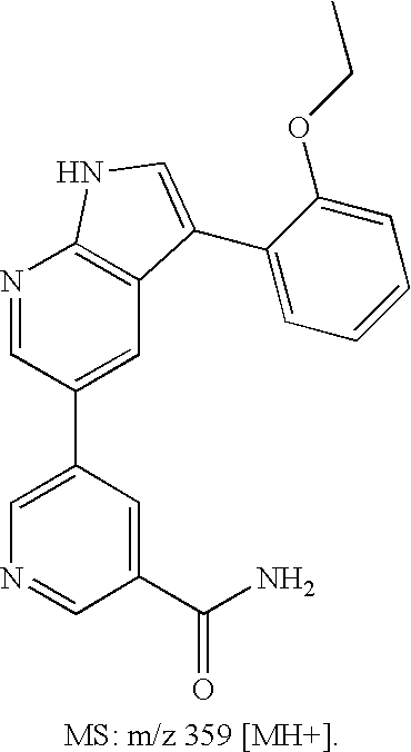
C1=C(C2=CC3=C(N=C2)NC=C3C2=CC=CC=C2OCC)C=C(C(N)=O)C=N1
